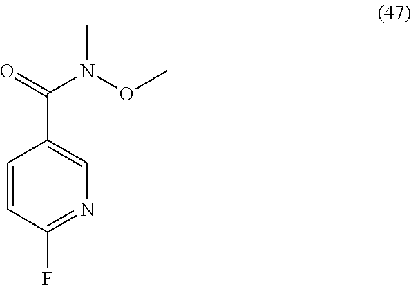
C1=CC(F)=NC=C1C(=O)N(OC)C
